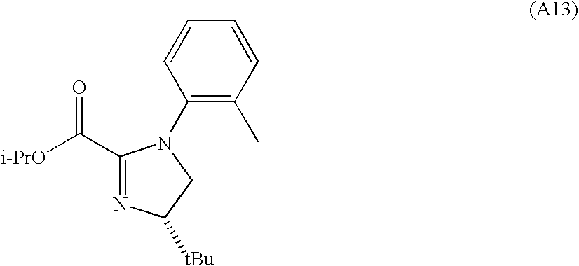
C1(C([i-PrO])=O)=NC([tBu])CN1C1=C(C)C=CC=C1
